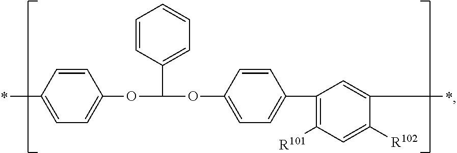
C1=CC(C)=CC=C1OC(C1=CC=CC=C1)OC1=CC=C(C2=C([R101])C=C([R102])C(C)=C2)C=C1
